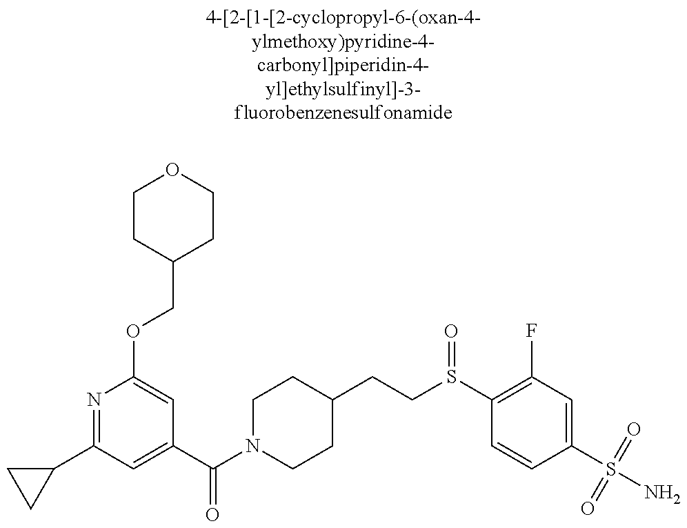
C1(C2=NC(OCC3CCOCC3)=CC(C(=O)N3CCC(CCS(C4=C(F)C=C(S(N)(=O)=O)C=C4)=O)CC3)=C2)CC1
